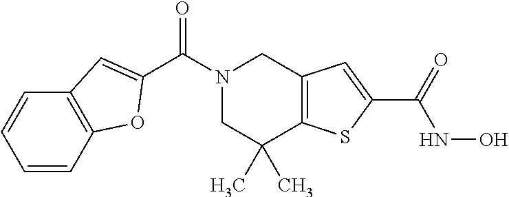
N1(C(=O)C2=CC3=C(C=CC=C3)O2)CC(C)(C)C2=C(C1)C=C(C(=O)NO)S2
